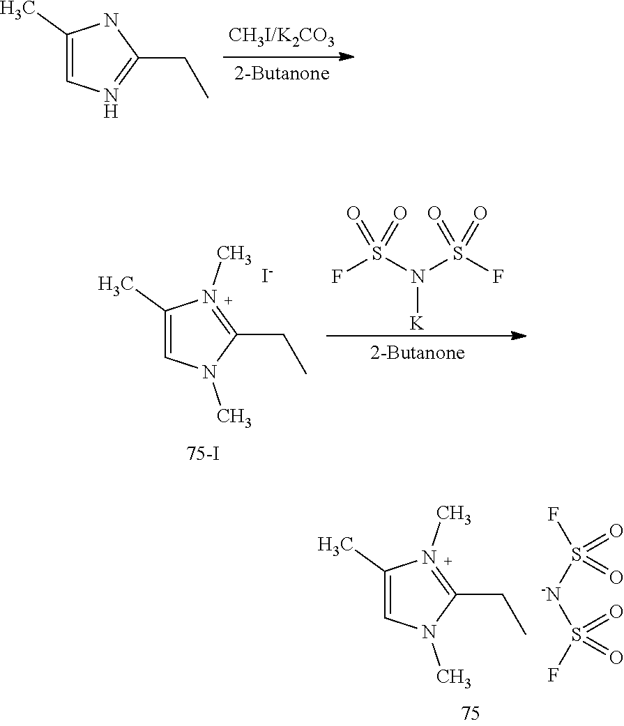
[-N](S(F)(=O)=O)S(=O)(F)=O.C1(C)=CN(C)C(CC)=N1C.C1(C)=CN=C(CC)N1.[I-].C1(C)=CN(C)C(CC)=N1C.FS(N(S(F)(=O)=O)[K])(=O)=O
